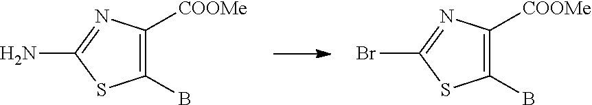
C1(B)=C([COOMe])N=C(N)S1.C1(B)=C([COOMe])N=C(Br)S1
